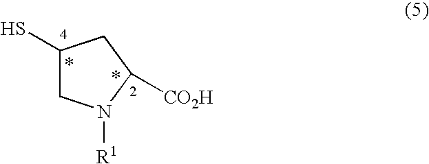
C1(S)CN([R1])C([CO2H])C1
